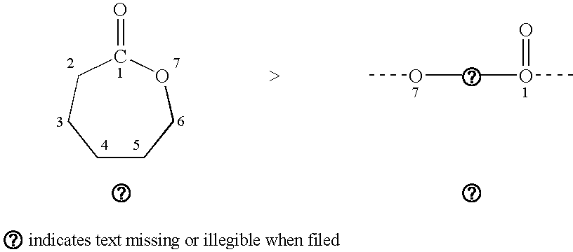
C1CCOC(=O)CC1.COCO(=O)C.[>]
